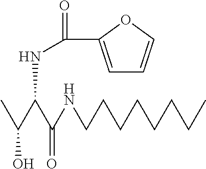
CC(C(C(NCCCCCCCC)=O)NC(=O)C1=CC=CO1)O
